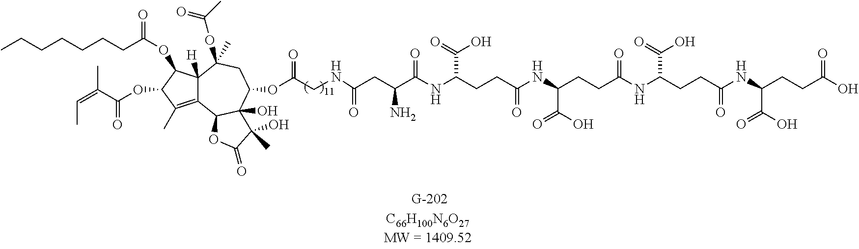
C12=C(C)C(OC(C(=CC)C)=O)C(OC(=O)CCCCCCC)C1([H])C(OC(C)=O)(C)CC(OC(CNC(CC(C(NC(CCC(NC(CCC(NC(CCC(NC(CCC(O)=O)C(O)=O)=O)C(=O)O)=O)C(O)=O)=O)C(=O)O)=O)N)=O)=O)C1(O)C2OC(=O)C1(C)O
